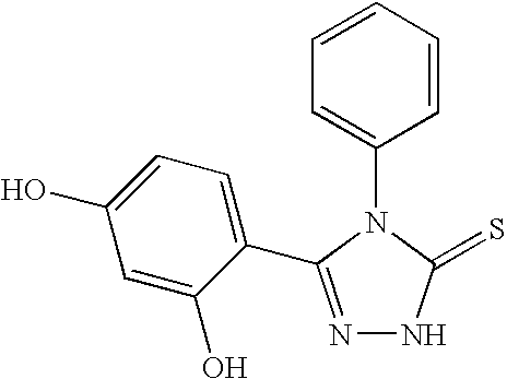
N1=C(C2=CC=C(O)C=C2O)N(C2=CC=CC=C2)C(=S)N1
